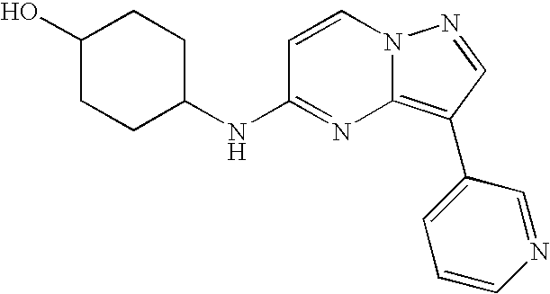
C1(O)CCC(NC2=NC3=C(C4=CC=CN=C4)C=NN3C=C2)CC1
